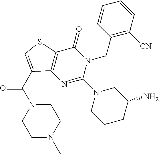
N1=C(N2CCCC(N)C2)N(CC2=C([CN])C=CC=C2)C(=O)C2=C1C(C(N1CCN(C)CC1)=O)=CS2
